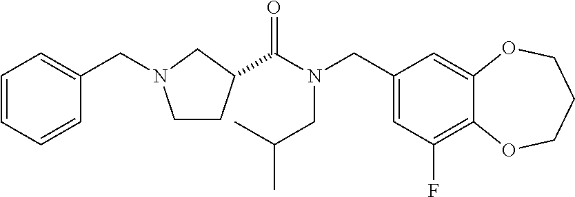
C1(CN(C(=O)C2CCN(CC3=CC=CC=C3)C2)CC(C)C)=CC(F)=C2C(=C1)OCCCO2
